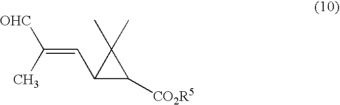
[OHC]C(=CC1C([CO2R5])C1(C)C)C
